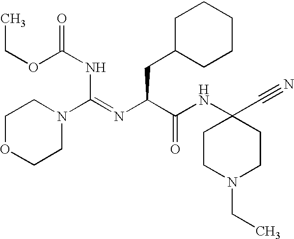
C1OCCN(C(=NC(C(NC2(C#N)CCN(CC)CC2)=O)CC2CCCCC2)NC(OCC)=O)C1
